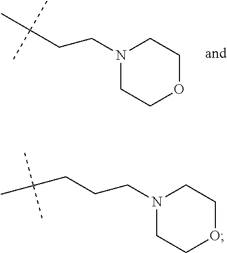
C(CCN1CCOCC1)(C)(C)C.C(CN1CCOCC1)CC(C)(C)C
